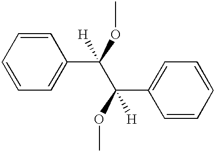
C1=CC=C(C(C(C2=CC=CC=C2)(OC)[H])(OC)[H])C=C1
